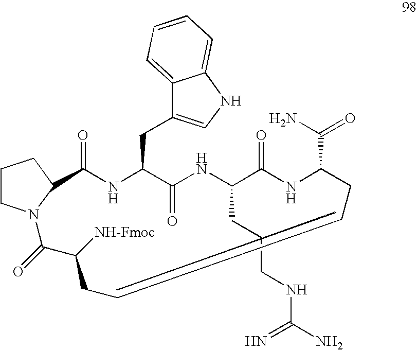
C1(=O)NC(CC2=CNC3=CC=CC=C23)C(=O)NC(CCCNC(N)=N)C(=O)NC(C(N)=O)CCCCC([NH-Fmoc])C(=O)N2CCCC12
